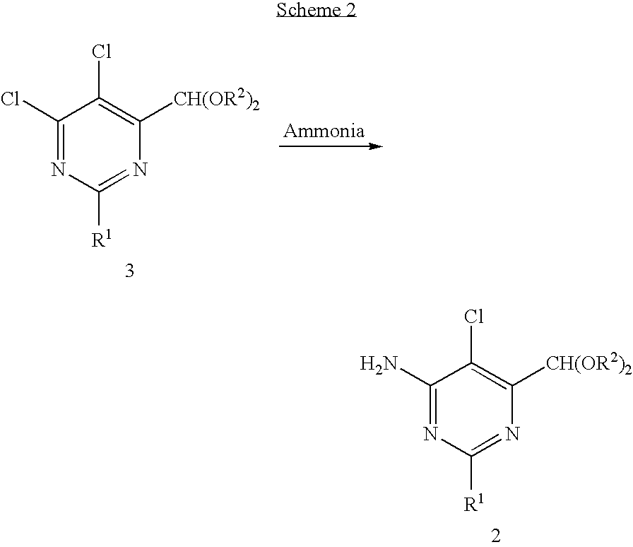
C1(Cl)=NC([R1])=NC([CH(OR2)2])=C1Cl.C1(N)=NC([R1])=NC([CH(OR2)2])=C1Cl
